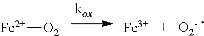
[Fe][O2].[Fe].[O2-]
